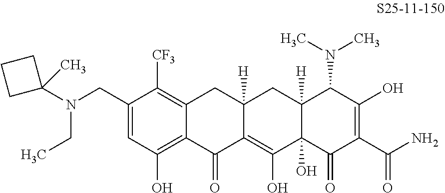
C1(CN(C2(C)CCC2)CC)=CC(O)=C2C(=C1[CF3])CC1([H])C(=C(O)C3(O)C([H])(C1)C(N(C)C)C(O)=C(C(N)=O)C3=O)C2=O
